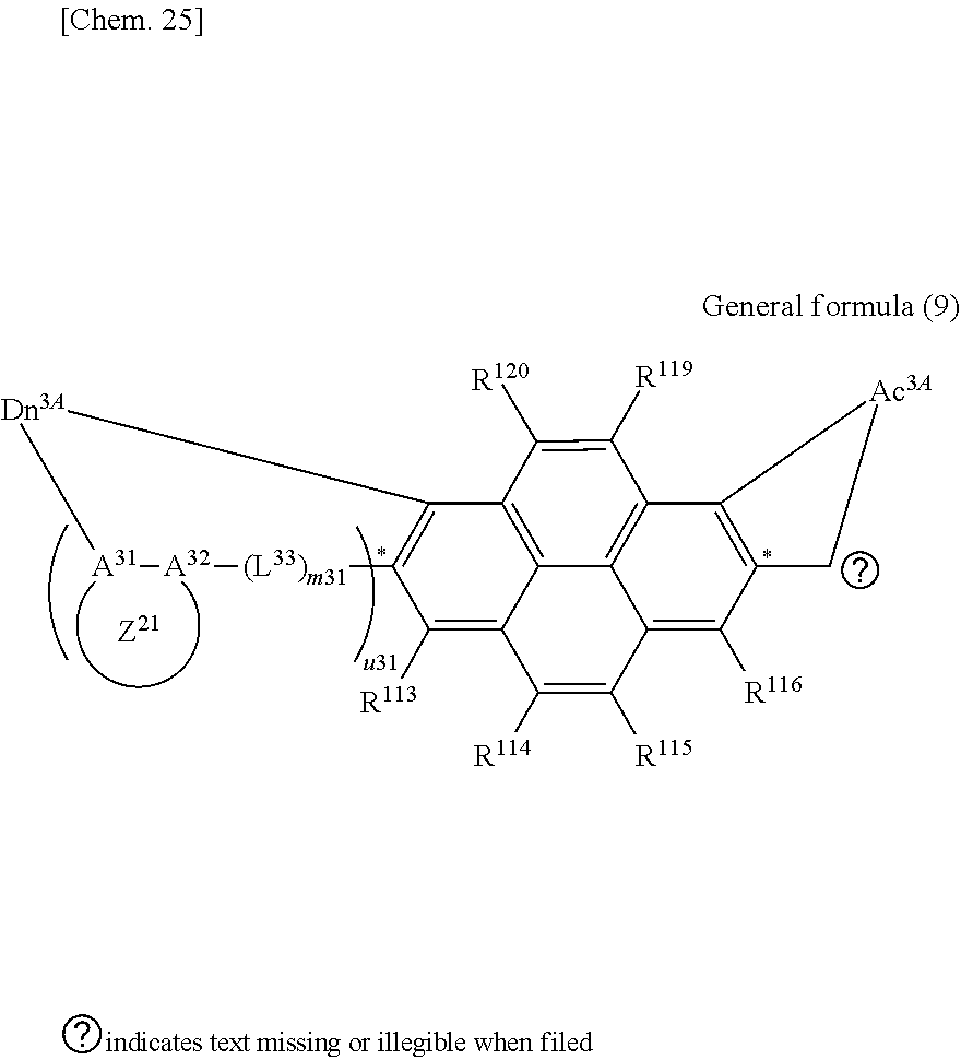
C1([R119])=C([R120])C2=C3C4=C1C1=C(C([R116])=C4C([R115])=C([R114])C3=C([R113])C3=C2[Dn3A][A31][A32][(L33)m31]3)C[Ac3A]1
